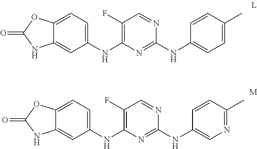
C1(F)=C(NC2=CC=C3C(=C2)NC(=O)O3)N=C(NC2=CC=C(C)C=C2)N=C1.C1(F)=C(NC2=CC=C3C(=C2)NC(=O)O3)N=C(NC2=CN=C(C)C=C2)N=C1
